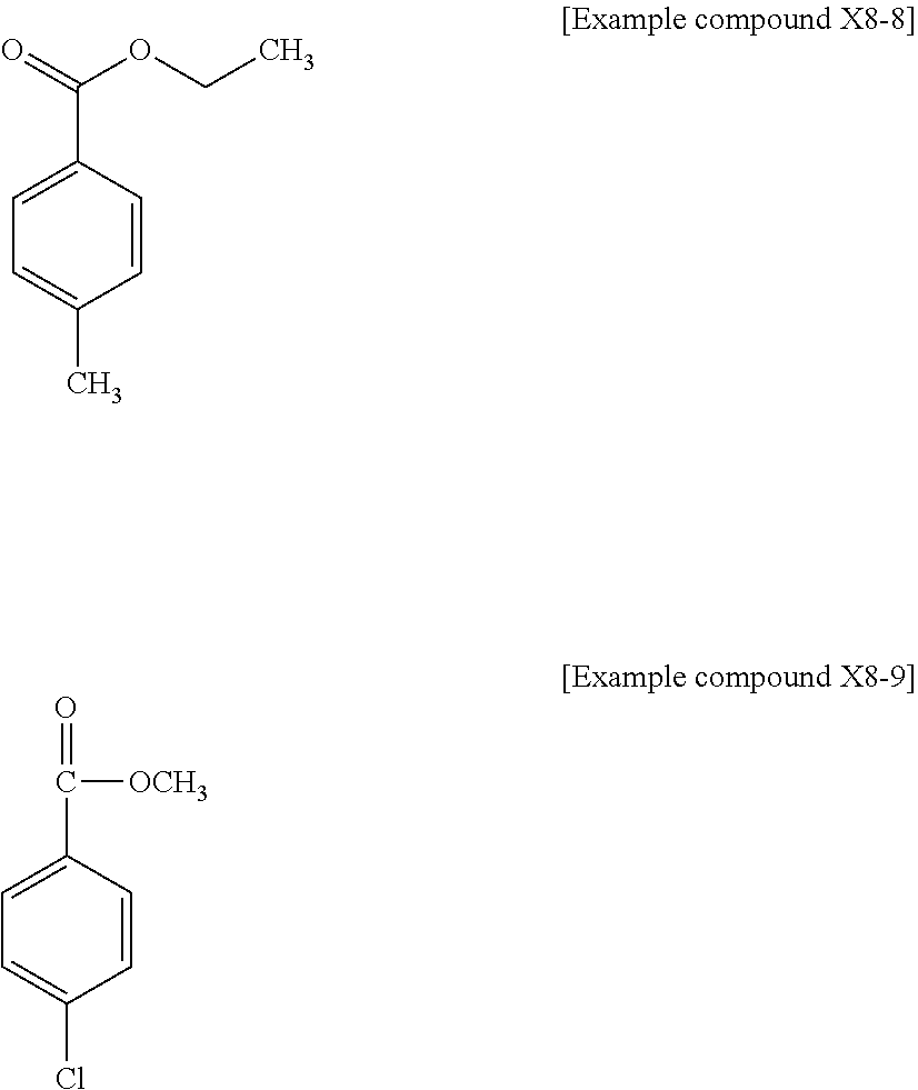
C1=C(C(OCC)=O)C=CC(C)=C1.C1=C(C([OCH3])=O)C=CC(Cl)=C1
